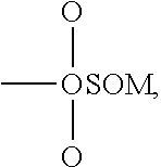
C[OSOM](O)O
